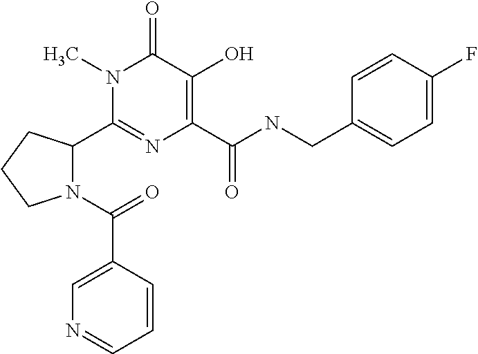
N1(C(=O)C2=CN=CC=C2)C(C2=NC(C(NCC3=CC=C(F)C=C3)=O)=C(O)C(=O)N2C)CCC1
